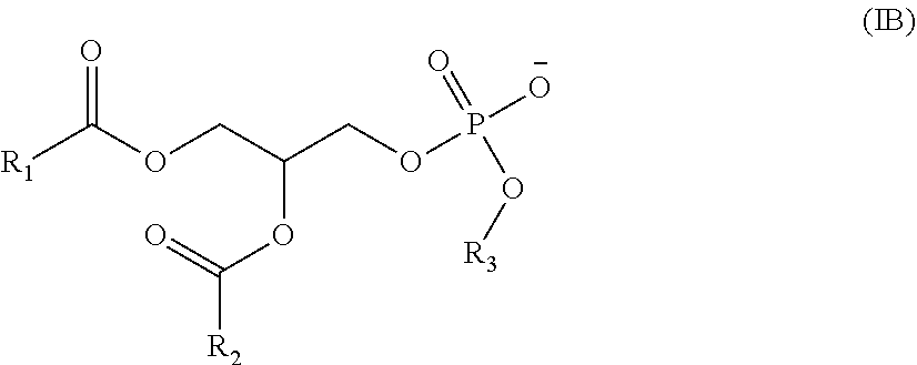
P([O-])(OCC(COC([R1])=O)OC([R2])=O)(=O)O[R3]
